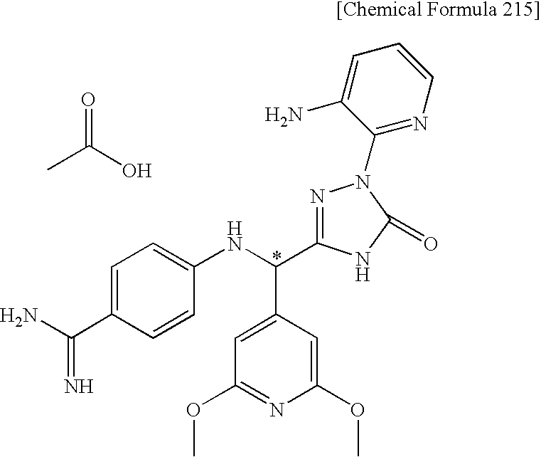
C1=C(C(N)=N)C=CC(NC(C2=CC(OC)=NC(OC)=C2)C2=NN(C3=NC=CC=C3N)C(=O)N2)=C1.CC(O)=O
